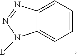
C1=CC=C2C(=C1)N([L])N=N2
